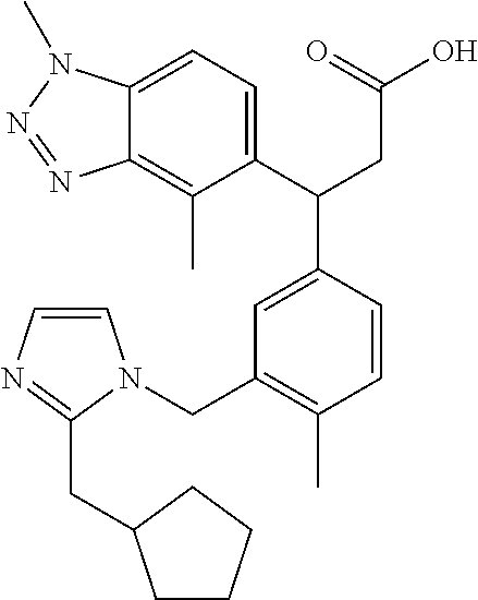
C1(C(CC(=O)O)C2=CC(CN3C=CN=C3CC3CCCC3)=C(C)C=C2)=CC=C2C(=C1C)N=NN2C
